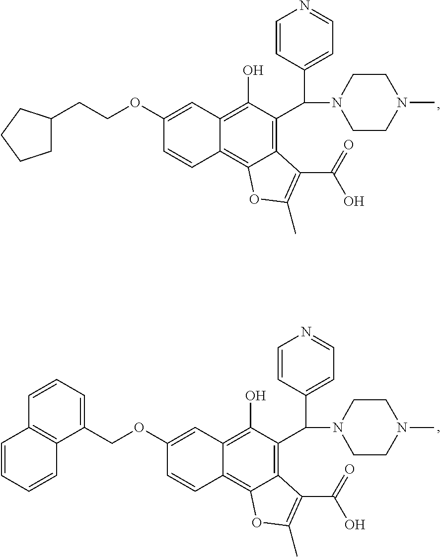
C1(OCCC2CCCC2)=CC2=C(O)C(C(C3=CC=NC=C3)N3CCN(C)CC3)=C3C(=C2C=C1)OC(C)=C3C(=O)O.C1(OCC2=CC=CC3=C2C=CC=C3)=CC2=C(O)C(C(C3=CC=NC=C3)N3CCN(C)CC3)=C3C(=C2C=C1)OC(C)=C3C(=O)O
